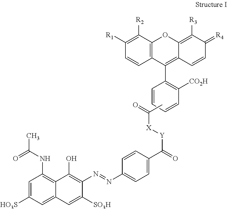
C12=C(C([R2])=C([R1])C=C1)OC1=C([R3])C(=[R4])C=CC1=C2C1=C([CO2H])C=CC=C1.CC(=O)[X][Y]C(=O)C1=CC=C(N=NC2=C(O)C3=C(NC(=O)C)C=C([HO3S])C=C3C=C2[SO3H])C=C1
